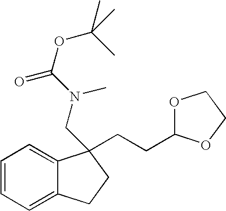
C1=CC=C2C(=C1)C(CCC1OCCO1)(CN(C(OC(C)(C)C)=O)C)CC2
